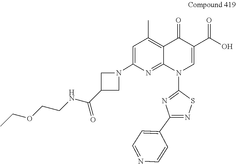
C1=C(N2CC(C(NCCOCC)=O)C2)N=C2C(=C1C)C(=O)C(C(O)=O)=CN2C1=NC(C2=CC=NC=C2)=NS1
